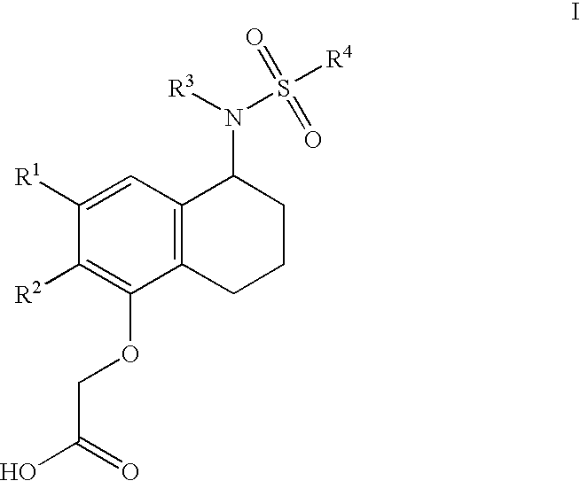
C1=C([R1])C([R2])=C(OCC(O)=O)C2=C1C(N([R3])S([R4])(=O)=O)CCC2
